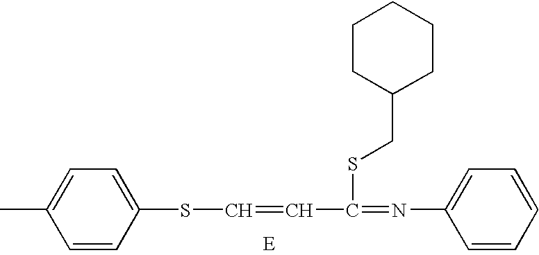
C1=CC(SC=CC(=NC2=CC=CC=C2)SCC2CCCCC2)=CC=C1C
